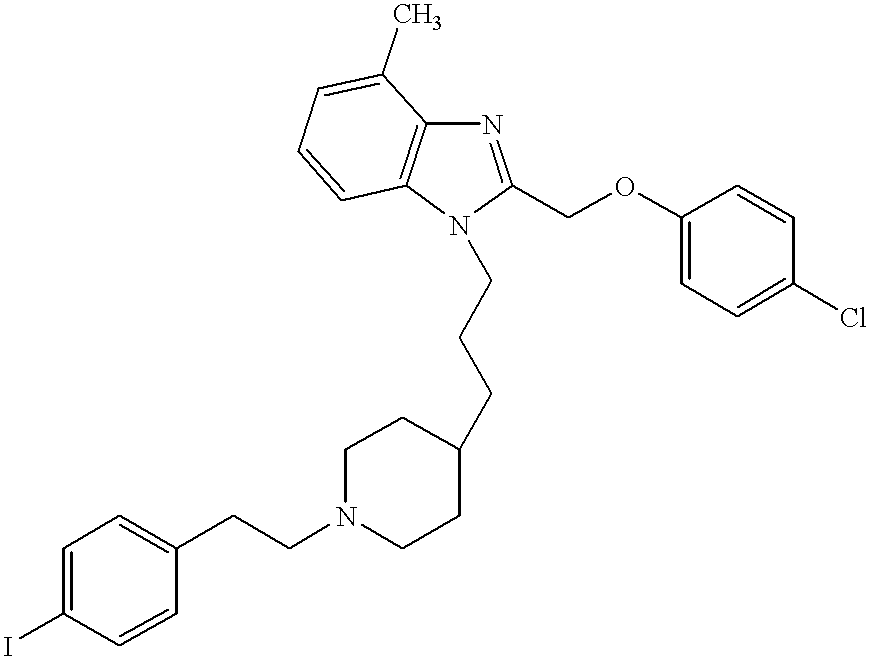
N1=C(COC2=CC=C(Cl)C=C2)N(CCCC2CCN(CCC3=CC=C(I)C=C3)CC2)C2=C1C(C)=CC=C2
